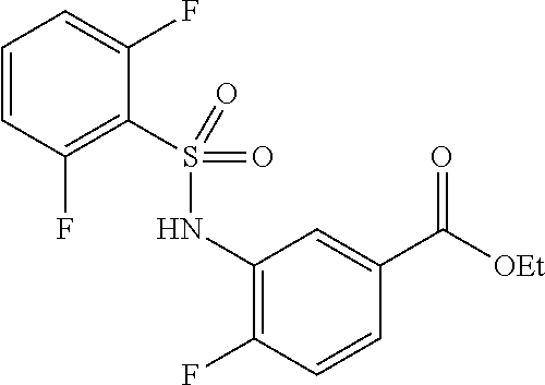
C1(NS(C2=C(F)C=CC=C2F)(=O)=O)=C(F)C=CC(C([OEt])=O)=C1
